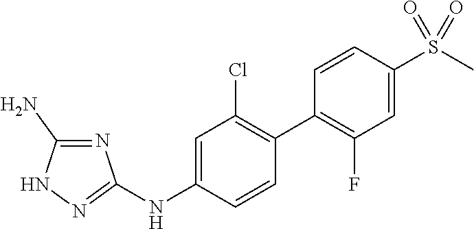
C1=CC(S(C)(=O)=O)=CC(F)=C1C1=C(Cl)C=C(NC2=NNC(N)=N2)C=C1
